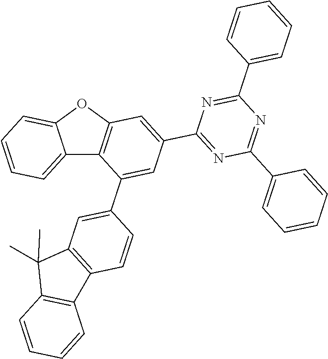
C12=CC=CC=C1OC1=C2C(C2=CC3=C(C=C2)C2=C(C3(C)C)C=CC=C2)=CC(C2=NC(C3=CC=CC=C3)=NC(C3=CC=CC=C3)=N2)=C1
